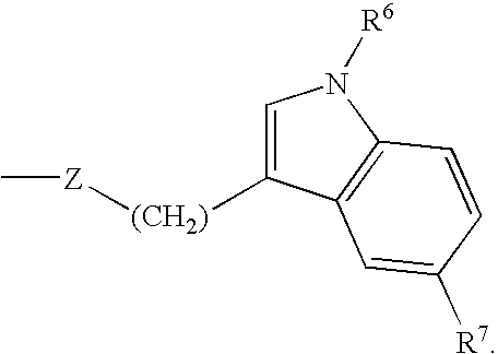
C1=C([(CH2)][Z]C)C2=C(N1[R6])C=CC([R7])=C2
